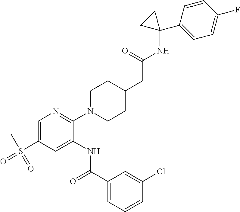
C1=C(S(C)(=O)=O)C=C(NC(C2=CC=CC(Cl)=C2)=O)C(N2CCC(CC(NC3(C4=CC=C(F)C=C4)CC3)=O)CC2)=N1
